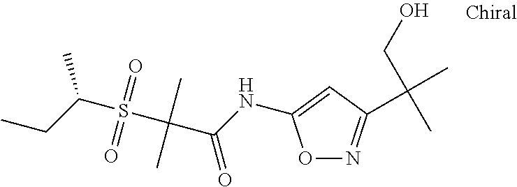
CCC(S(C(C)(C)C(NC1=CC(C(C)(CO)C)=NO1)=O)(=O)=O)C
